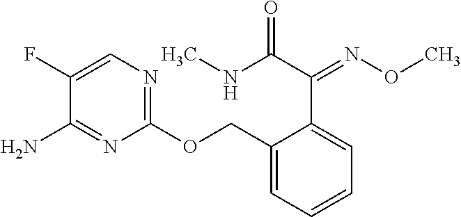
C1(F)=CN=C(OCC2=CC=CC=C2C(=NOC)C(NC)=O)N=C1N
